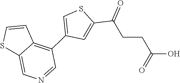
C1(C2=C3C=CSC3=CN=C2)=CSC(C(=O)CCC(O)=O)=C1
